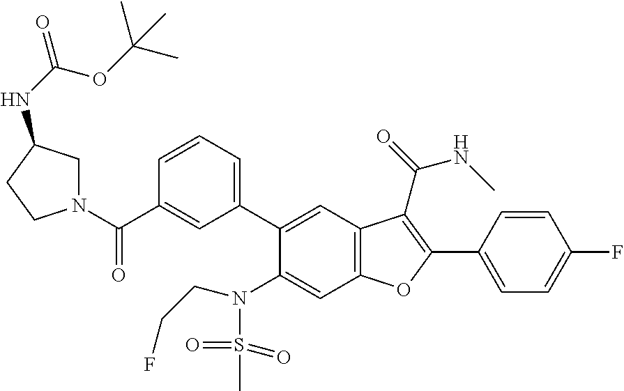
C1=CC(C2=C(C(=O)NC)C3=C(C=C(N(S(=O)(=O)C)CCF)C(C4=CC=CC(C(N5CC(NC(=O)OC(C)(C)C)CC5)=O)=C4)=C3)O2)=CC=C1F
